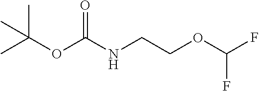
CC(OC(NCCOC(F)F)=O)(C)C
